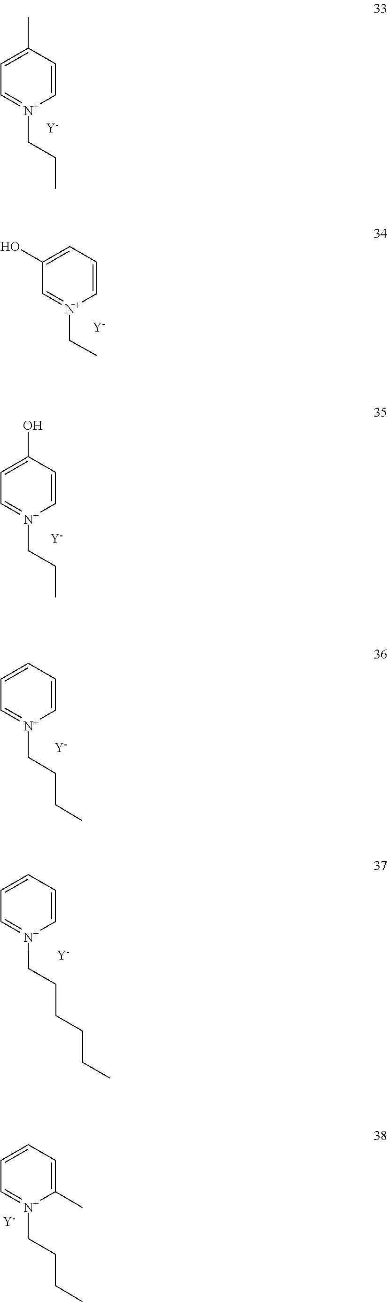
C1(C)=CC=[N+](CCC)C=C1.[Y].OC1=CC=C[N+](CC)=C1.[Y].C1(O)=CC=[N+](CCC)C=C1.[Y].C1=CC=[N+](CCCC)C=C1.[Y].C1=CC=[N+](CCCCCC)C=C1.[Y].C1=C(C)[N+](CCCC)=CC=C1.[Y]
